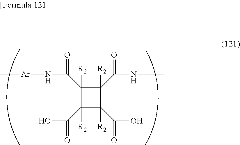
[Ar](NC(C1([R2])C(C(O)=O)([R2])C(C(O)=O)([R2])C1(C(NC)=O)[R2])=O)C
